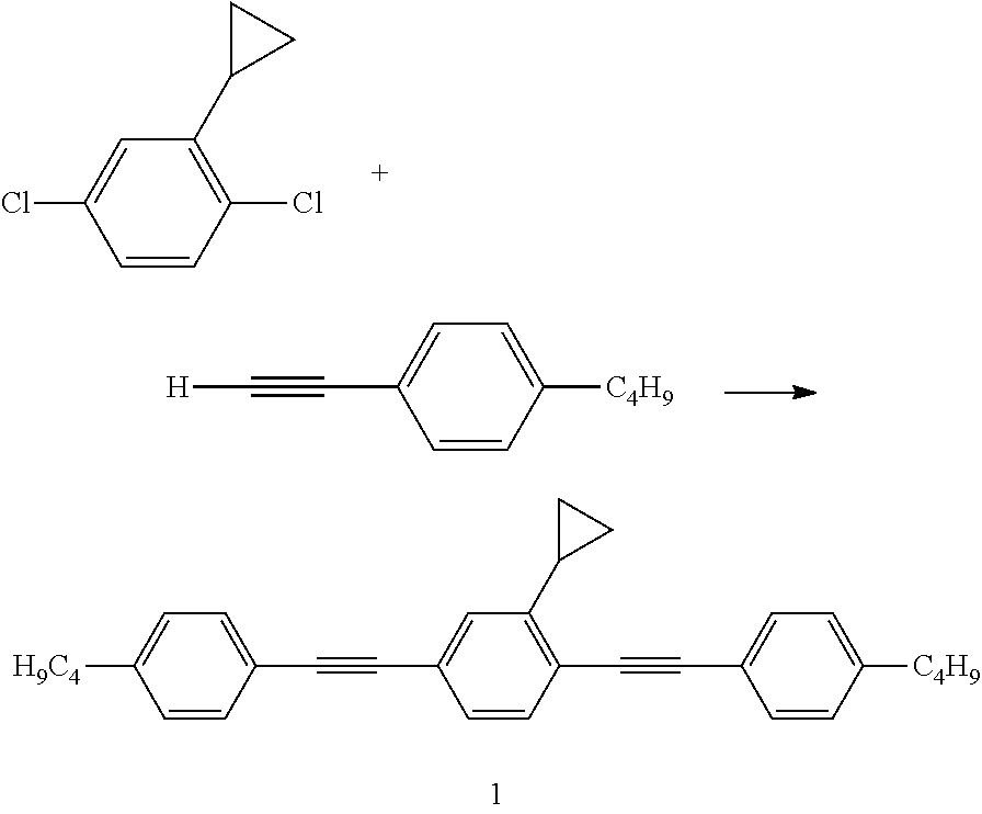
ClC1=CC(C2CC2)=C(Cl)C=C1.C(#CC1=CC=C([C4H9])C=C1)[H].C1=CC(C#CC2=CC(C3CC3)=C(C#CC3=CC=C([C4H9])C=C3)C=C2)=CC=C1[H9C4]
